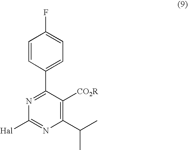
C1=CC(C2=NC([Hal])=NC(C(C)C)=C2[CO2R])=CC=C1F
